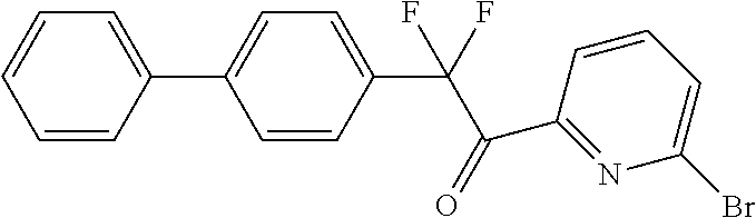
C1(C2=CC=CC=C2)=CC=C(C(F)(F)C(=O)C2=NC(Br)=CC=C2)C=C1
